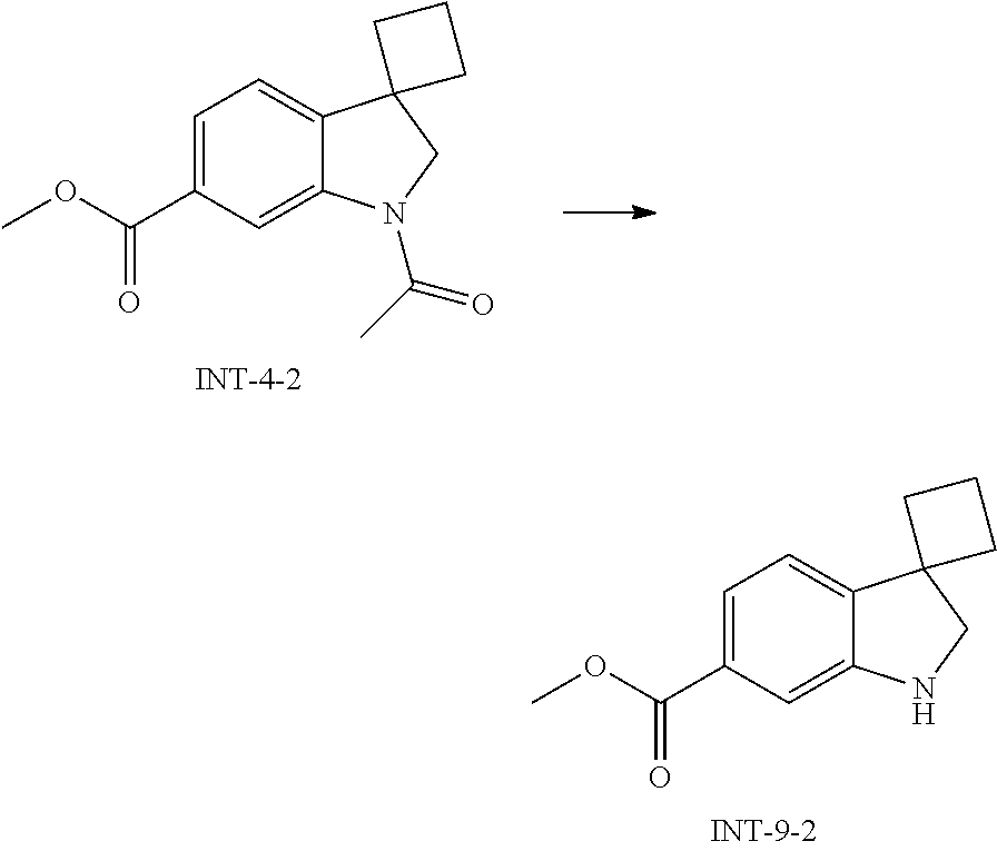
C1=C(C(OC)=O)C=C2C(=C1)C1(CN2)CCC1.C1=C(C(OC)=O)C=C2C(=C1)C1(CN2C(C)=O)CCC1
